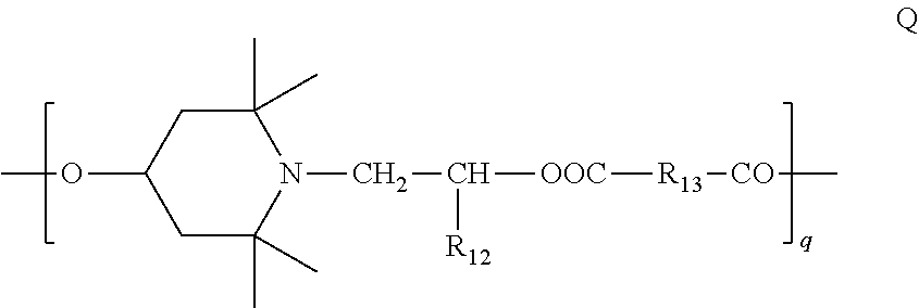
COC1CC(C)(C)N(CC([R12])[OOC][R13][CO]C)C(C)(C)C1
